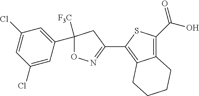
C1(C2=C3C(=C(C(=O)O)S2)CCCC3)=NOC(C2=CC(Cl)=CC(Cl)=C2)([F3C])C1
